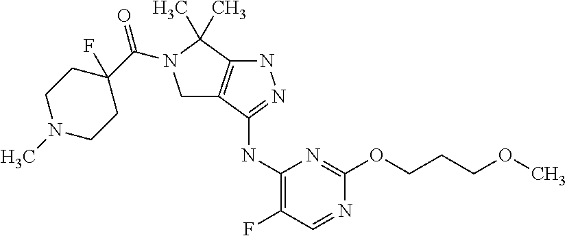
C1(NC2=NNC3=C2CN(C(C2(F)CCN(C)CC2)=O)C3(C)C)=C(F)C=NC(OCCCOC)=N1
